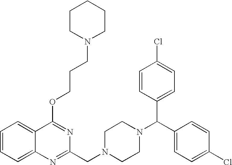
C12=CC=CC=C1C(OCCCN1CCCCC1)=NC(CN1CCN(C(C3=CC=C(Cl)C=C3)C3=CC=C(Cl)C=C3)CC1)=N2
